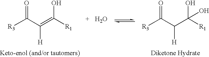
C([R3])(C(=C([R1])O)[H])=O.C([R3])(C(C([R1])(O)O)[H])=O.O
